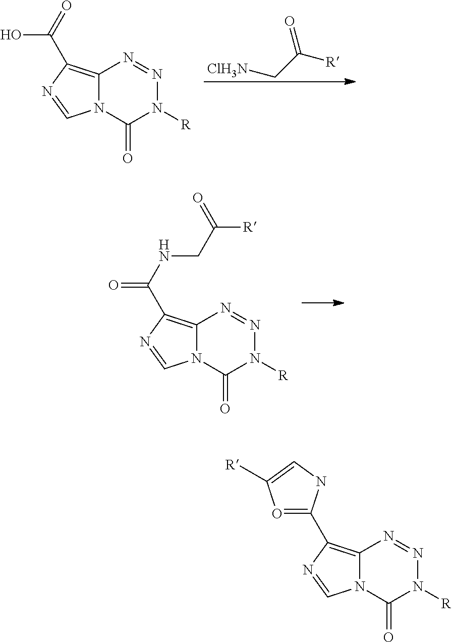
C12=C(C(=O)O)N=CN1C(=O)N([R])N=N2.[ClH3N]CC([R])=O.C12=C(C(NCC([R])=O)=O)N=CN1C(=O)N([R])N=N2.C12=C(C3=OC([R])=CN3)N=CN1C(=O)N([R])N=N2
